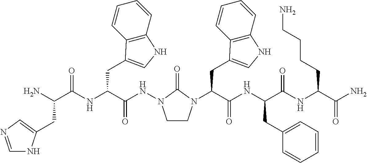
C(C(NC(C(NC(C(N)=O)CCCCN)=O)CC1=CC=CC=C1)=O)(CC1=CNC2=C1C=CC=C2)N1CCN(NC(C(NC(C(N)CC2=CN=CN2)=O)CC2=CNC3=C2C=CC=C3)=O)C1=O
